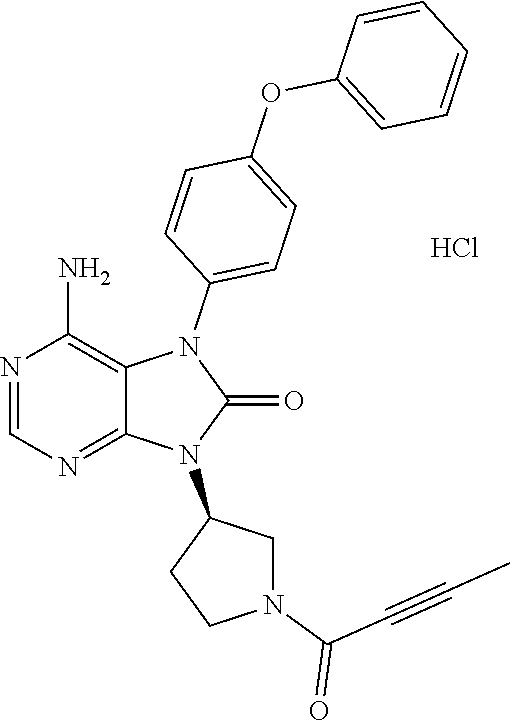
N1=CN=C2C(=C1N)N(C1=CC=C(OC3=CC=CC=C3)C=C1)C(=O)N2C1CCN(C(C#CC)=O)C1.Cl
